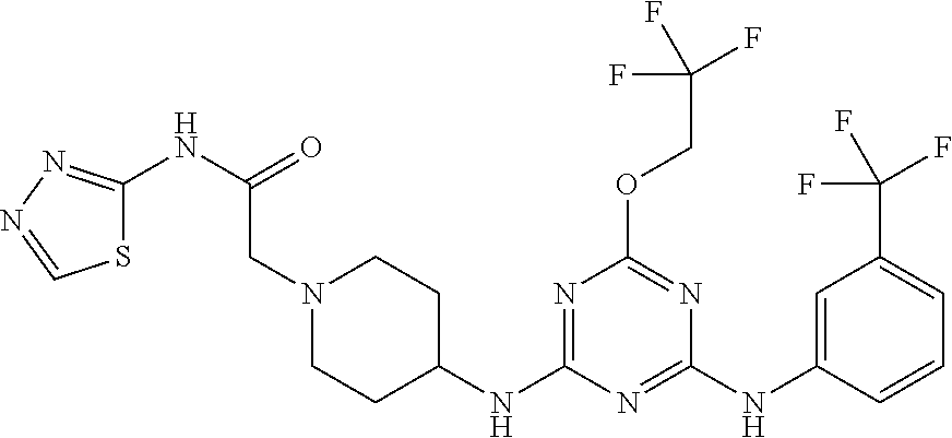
N1(CC(=O)NC2=NN=CS2)CCC(NC2=NC(OCC(F)(F)F)=NC(NC3=CC(C(F)(F)F)=CC=C3)=N2)CC1
